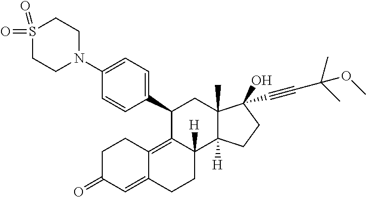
N1(C2=CC=C(C3C4=C5C(=CC(=O)CC5)CCC4([H])C4([H])C(C)(C3)C(O)(C#CC(C)(C)OC)CC4)C=C2)CCS(=O)(=O)CC1
